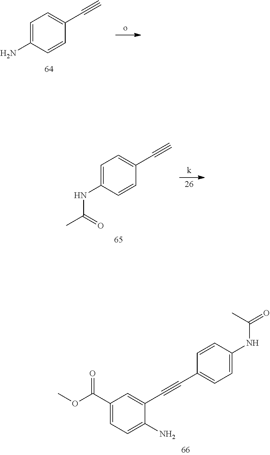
C1=C(N)C=CC(C#C)=C1.C1=C(NC(C)=O)C=CC(C#C)=C1.C1(C#CC2=CC=C(NC(=O)C)C=C2)=CC(C(OC)=O)=CC=C1N
